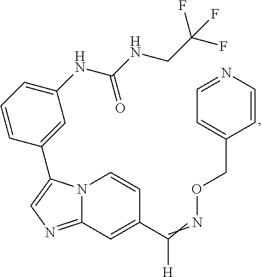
N12C(=NC=C1C1=CC(NC(NCC(F)(F)F)=O)=CC=C1)C=C(C(=NOCC1=CC=NC=C1)[H])C=C2
